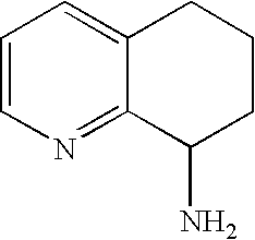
C1=CN=C2C(=C1)CCCC2N
